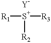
[R1][S+]([R3])[R2].[Y]
